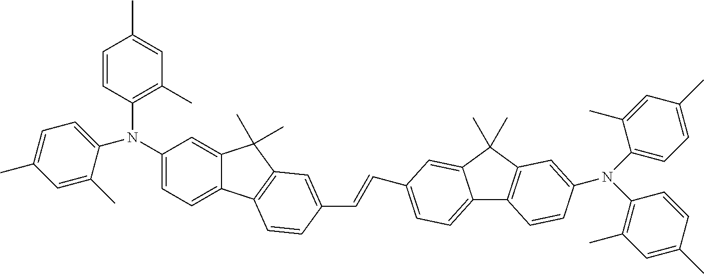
C1(N(C2=C(C)C=C(C)C=C2)C2=CC=C(C)C=C2C)=CC=C2C(=C1)C(C)(C)C1=C2C=CC(C=CC2=CC=C3C4=C(C(C)(C)C3=C2)C=C(N(C2=CC=C(C)C=C2C)C2=C(C)C=C(C)C=C2)C=C4)=C1
